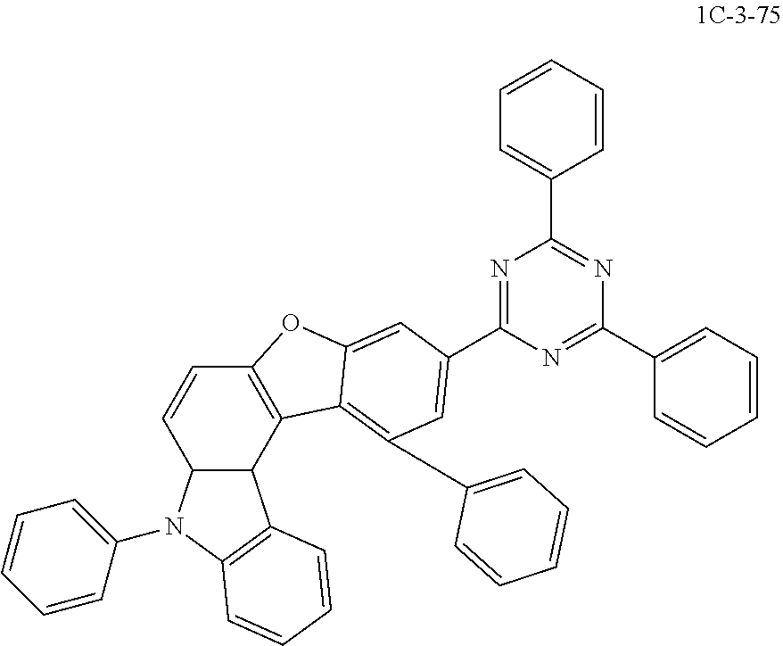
C12C(N(C3=CC=CC=C3)C3=C1C=CC=C3)C=CC1=C2C2=C(C3=CC=CC=C3)C=C(C3=NC(C4=CC=CC=C4)=NC(C4=CC=CC=C4)=N3)C=C2O1
